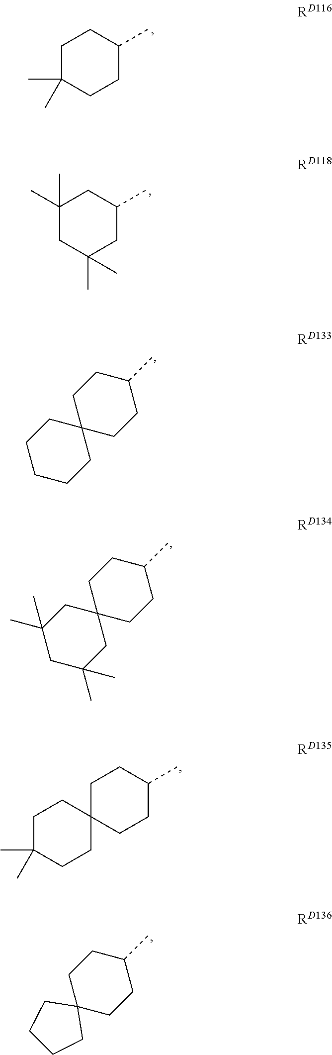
C1(C)(C)CC(C)(C)CC(C)C1.C1CCCCC12CCC(C)CC2.C1C(C)(C)CC(C)(C)CC12CCC(C)CC2.C1C(C)(C)CCC2(C1)CCC(C)CC2.C1CC2(CCC1C)CCCC2.C1C(C)(C)CCC(C)C1
